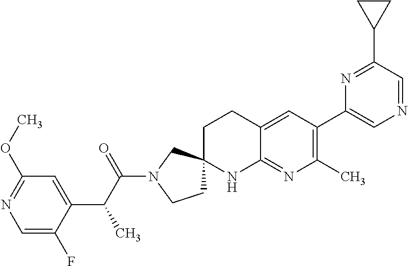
C1=C(F)C(C(C(N2CCC3(C2)CCC2=CC(C4=CN=CC(C5CC5)=N4)=C(C)N=C2N3)=O)C)=CC(OC)=N1
